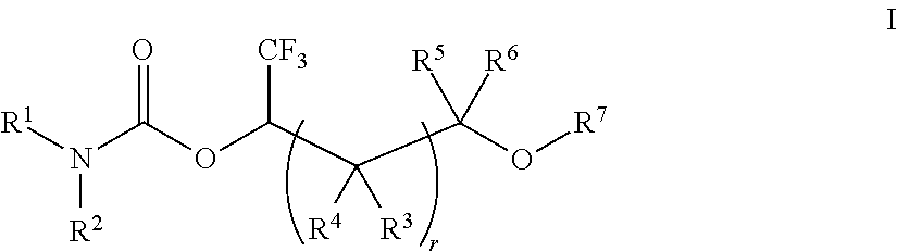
[R1]N(C(OC(C(C(O[R7])([R5])[R6])([R4])[R3])[CF3])=O)[R2]
